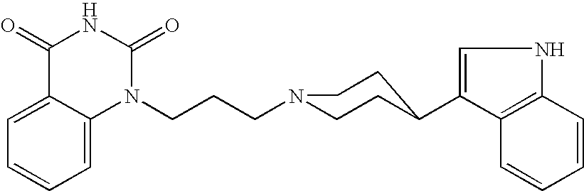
C1=C2C(=CC=C1)N(CCCN1CCC(C3=CNC4=C3C=CC=C4)CC1)C(=O)NC2=O
